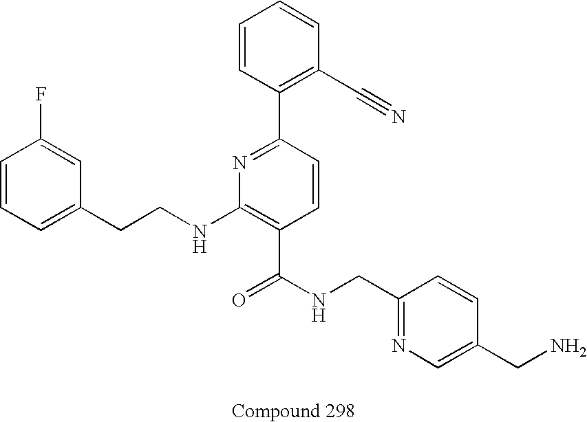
C1=C(CCNC2=C(C(NCC3=NC=C(CN)C=C3)=O)C=CC(C3=C(C#N)C=CC=C3)=N2)C=C(F)C=C1
